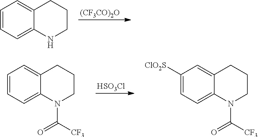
[(CF3CO)2O].C1=CC=C2C(=C1)CCCN2.[HSO3Cl].C1=CC=C2C(=C1)CCCN2C(=O)[CF3].C1([ClO2S])=CC=C2C(=C1)CCCN2C(=O)[CF3]
